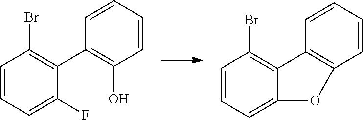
C1=CC=C2C(=C1Br)C1=C(O2)C=CC=C1.C1=CC=C(F)C(C2=C(O)C=CC=C2)=C1Br
